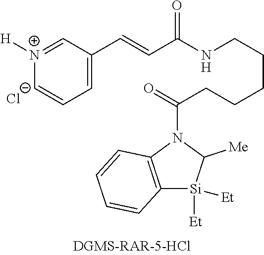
C1=C(C=CC(NCCCCCC(=O)N2C3=C([Si]([Et])([Et])C2[Me])C=CC=C3)=O)C=[N+]([H])C=C1.[Cl-]
